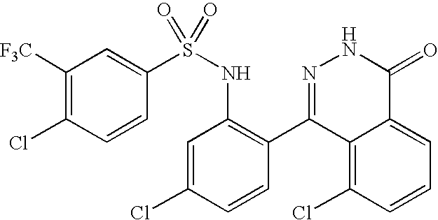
C1([F3C])=C(Cl)C=CC(S(NC2=C(C3=NNC(=O)C4=CC=CC(Cl)=C34)C=CC(Cl)=C2)(=O)=O)=C1
